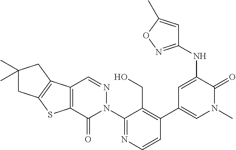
C1=CN=C(N2N=CC3=C(C2=O)SC2=C3CC(C)(C)C2)C(CO)=C1C1=CN(C)C(=O)C(NC2=NOC(C)=C2)=C1
